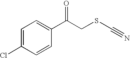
C1=C(Cl)C=CC(C(CSC#N)=O)=C1
